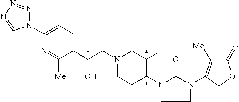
C(CN1CCC(N2CCN(C3=C([Me])C(=O)OC3)C2=O)C(F)C1)(C1=CC=C(N2N=NN=C2)N=C1[Me])O
